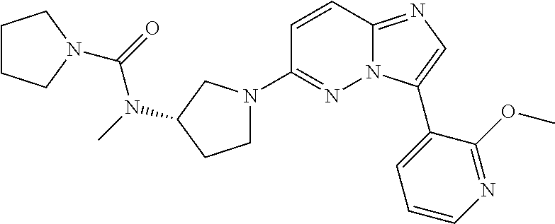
C1=CC2=NC=C(C3=CC=CN=C3OC)N2N=C1N1CCC(N(C)C(=O)N2CCCC2)C1
